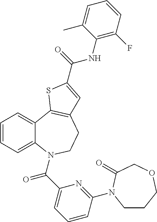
C1=CC=C2C(=C1)C1=C(CCN2C(C2=CC=CC(N3CCCOCC3=O)=N2)=O)C=C(C(=O)NC2=C(F)C=CC=C2C)S1
